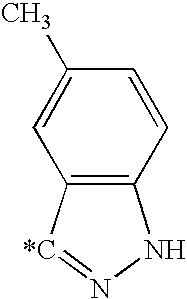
C12=C([*C]=NN1)C=C(C)C=C2
